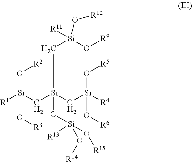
[R1][Si](C[Si](C[Si]([R4])(O[R5])O[R6])(C[Si](O[R9])(O[R12])[R11])C[Si](O[R14])([R13])O[R15])(O[R2])O[R3]
